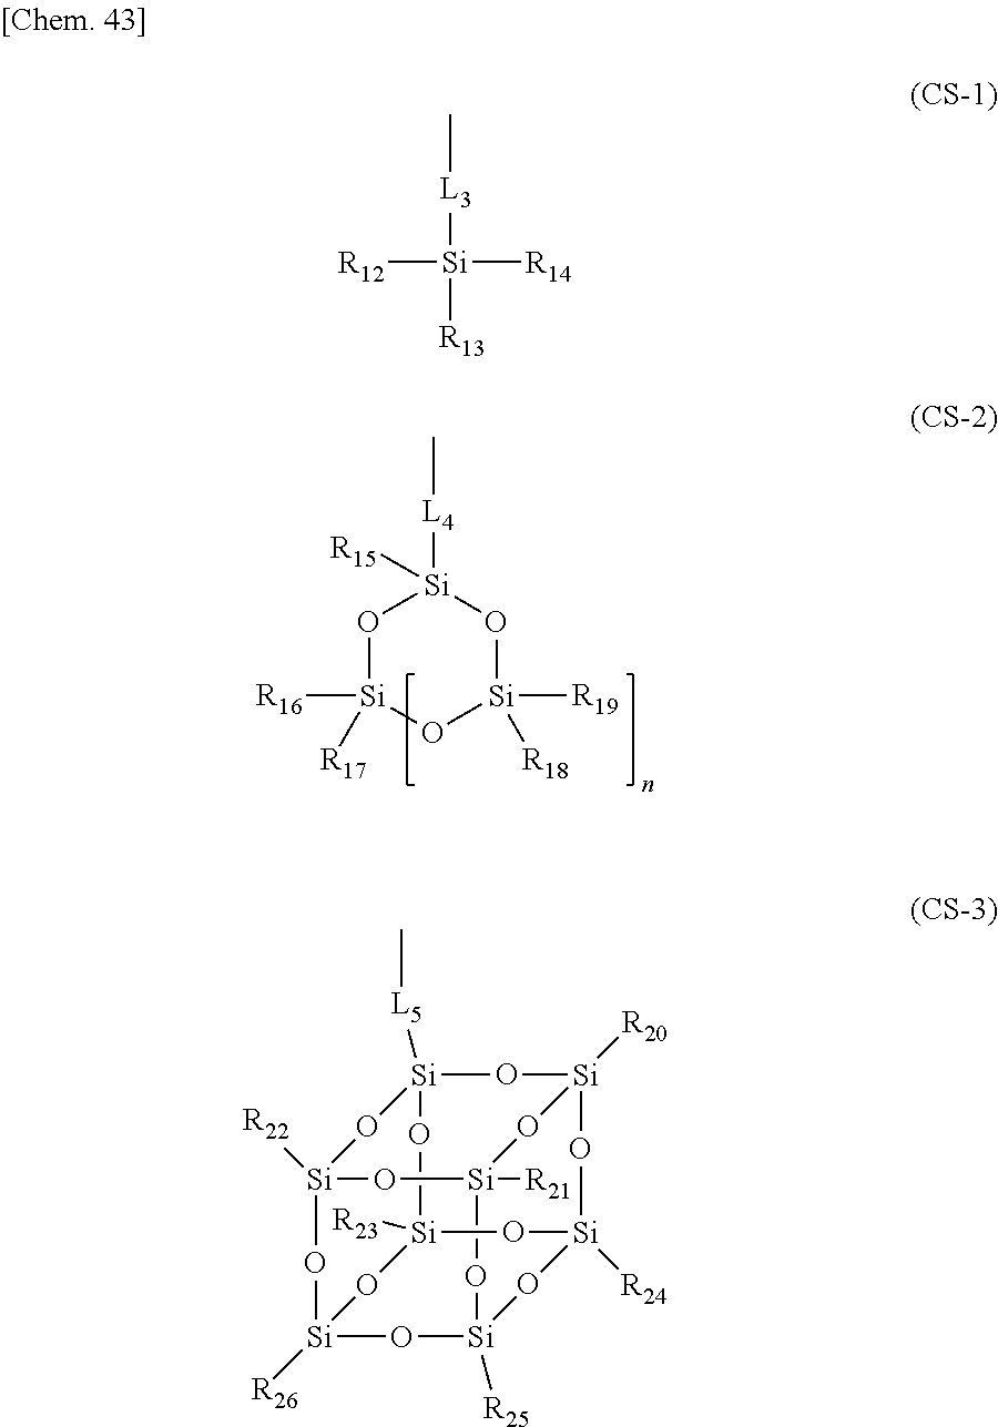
O1[Si]([R16])([R17])O[Si]([R19])([R18])O[Si]1([L4]C)[R15].C[L3][Si]([R12])([R14])[R13].[Si]12([R22])O[Si]3([R26])O[Si]4([R25])O[Si]([R21])(O1)O[Si]1([R20])O[Si]([L5]C)(O2)O[Si]([R23])(O3)O[Si]([R24])(O1)O4
